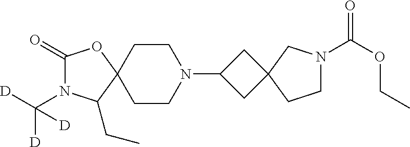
C1(=O)N(C([D])([D])[D])C(CC)C2(O1)CCN(C1CC3(C1)CN(C(OCC)=O)CC3)CC2
